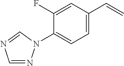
C1=NN(C2=CC=C(C=C)C=C2F)C=N1
